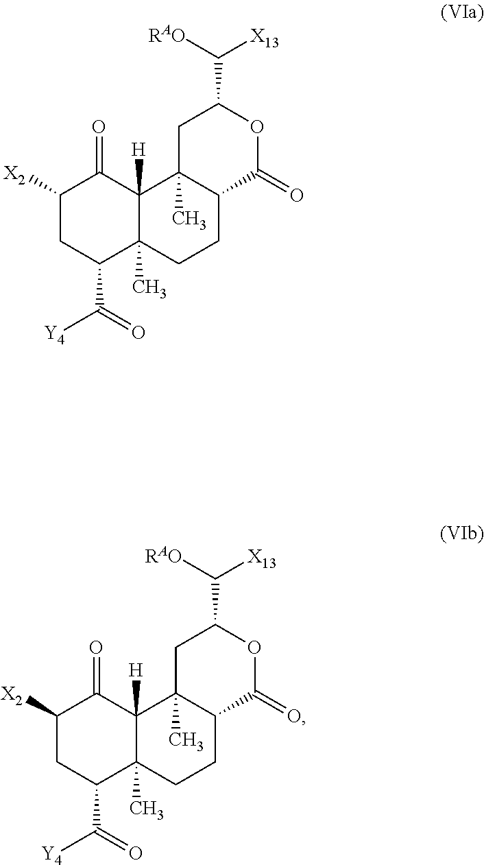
C1([X2])CC(C(=O)[Y4])C2(C)C([H])(C1=O)C1(C)C(CC2)C(=O)OC(C([RAO])[X13])C1.C1([X2])CC(C(=O)[Y4])C2(C)C([H])(C1=O)C1(C)C(CC2)C(=O)OC(C([RAO])[X13])C1
